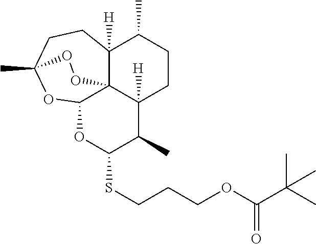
S(CCCOC(C(C)(C)C)=O)C1OC2OC3(C)CCC4([H])C(C)CCC([H])(C1C)C24OO3
